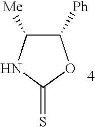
C1([Ph])C([Me])NC(=S)O1
